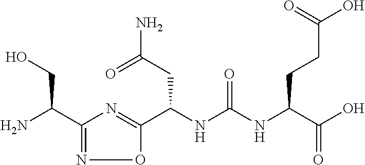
C(NC(NC(C(O)=O)CCC(O)=O)=O)(C1=NC(C(N)CO)=NO1)CC(N)=O
